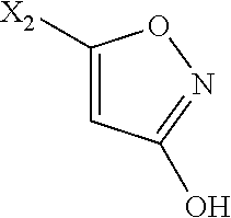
C1([X2])=CC(O)=NO1
